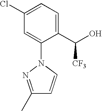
C1(C(O)[CF3])=CC=C(Cl)C=C1N1N=C(C)C=C1
